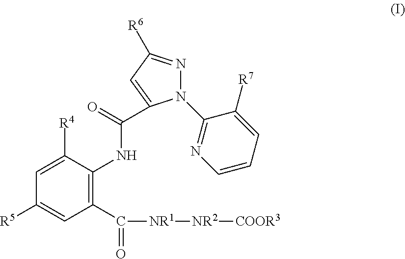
C1([R5])=CC(C(=O)[NR1][NR2][COOR3])=C(NC(=O)C2=CC([R6])=NN2C2=NC=CC=C2[R7])C([R4])=C1
